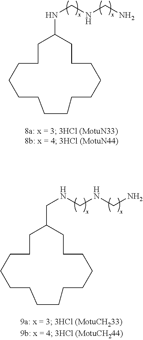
C1C(NCNCN)CCCCCCCCCCCCC1.C1C(CNCNCN)CCCCCCCCCCCCC1
